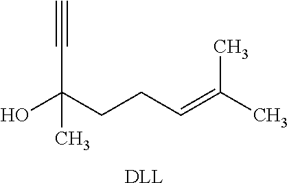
OC(CCC=C(C)C)(C)C#C.[DLL]
